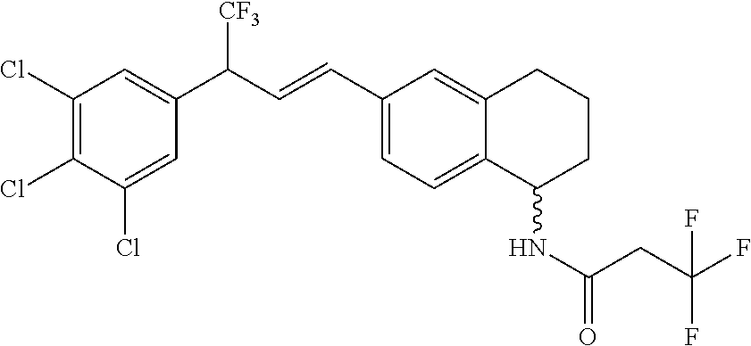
C1(Cl)=C(Cl)C(Cl)=CC(C(C=CC2=CC=C3C(=C2)CCCC3NC(=O)CC(F)(F)F)[CF3])=C1
